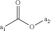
[a1]C(O[a2])=O
